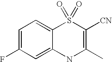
C12=CC(F)=CC=C1S(=O)(=O)C([CN])=C(C)N2
